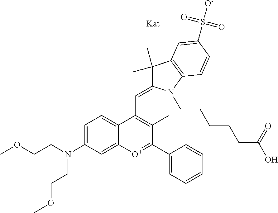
C1=C(N(CCOC)CCOC)C=C2C(=C1)C(C=C1C(C)(C)C3=C(N1CCCCCC(=O)O)C=CC(S(=O)(=O)[O-])=C3)=C(C)C(C1=CC=CC=C1)=[O+]2
